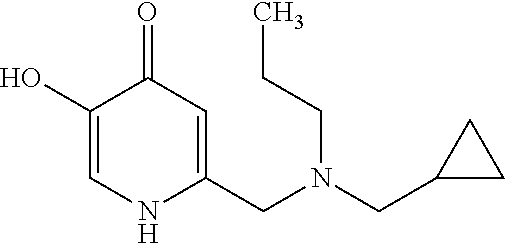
C1(O)=CNC(CN(CC2CC2)CCC)=CC1=O
